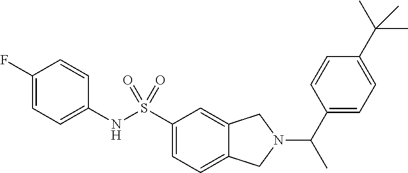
C1(F)=CC=C(NS(C2=CC=C3C(=C2)CN(C(C2=CC=C(C(C)(C)C)C=C2)C)C3)(=O)=O)C=C1
